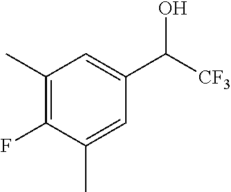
C1(C)=C(F)C(C)=CC(C([CF3])O)=C1
